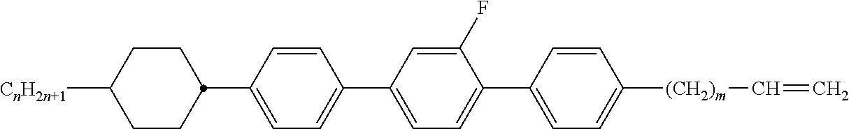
C1CC(C2=CC=C(C3=CC=C(C4=CC=C([(CH2)m]C=C)C=C4)C(F)=C3)C=C2)CCC1[CnH2n+1]
